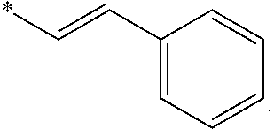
*C=CC1=CC=CC=C1
